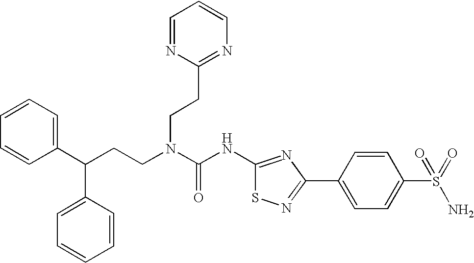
C1(C(CCN(C(NC2=NC(C3=CC=C(S(=O)(N)=O)C=C3)=NS2)=O)CCC2=NC=CC=N2)C2=CC=CC=C2)=CC=CC=C1
